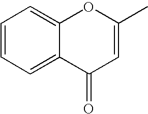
C1=CC=C2C(=C1)OC(C)=CC2=O
